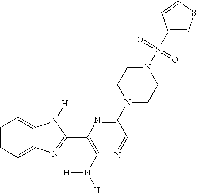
C1=CC=C2C(=C1)N([H])C(C1=C(N([H])[H])N=CC(N3CCN(S(C4=CSC=C4)(=O)=O)CC3)=N1)=N2
